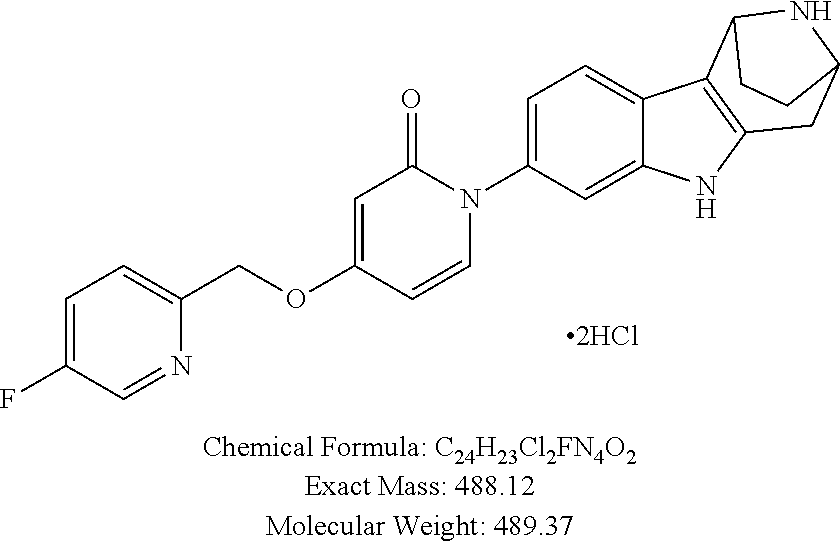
C1=C(N2C(=O)C=C(OCC3=CC=C(F)C=N3)C=C2)C=C2C(=C1)C1=C(N2)CC2NC1CC2
